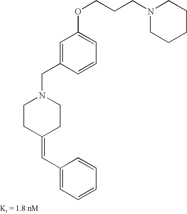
N1(CCCOC2=CC=CC(CN3CCC(=CC4=CC=CC=C4)CC3)=C2)CCCCC1
